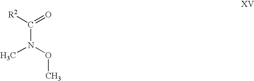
C(N(OC)C)([R2])=O
